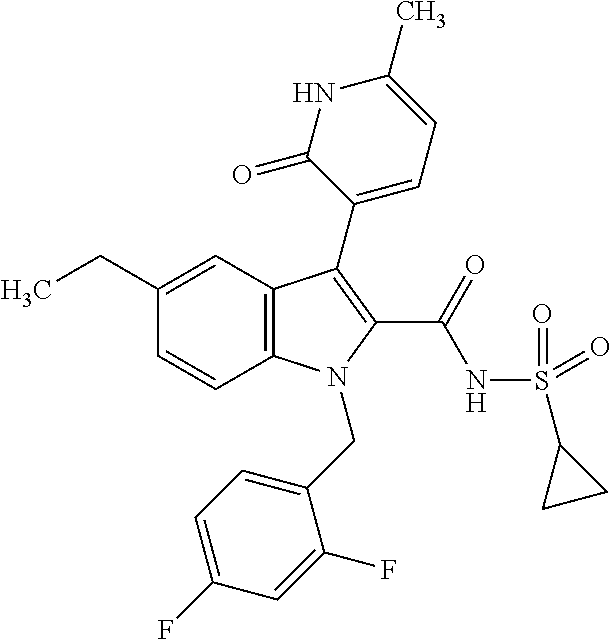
C1(CC)=CC2=C(C=C1)N(CC1=CC=C(F)C=C1F)C(C(NS(C1CC1)(=O)=O)=O)=C2C1=CC=C(C)NC1=O
